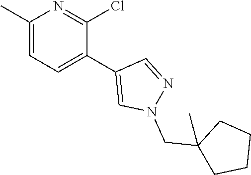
C1(C)=CC=C(C2=CN(CC3(C)CCCC3)N=C2)C(Cl)=N1
